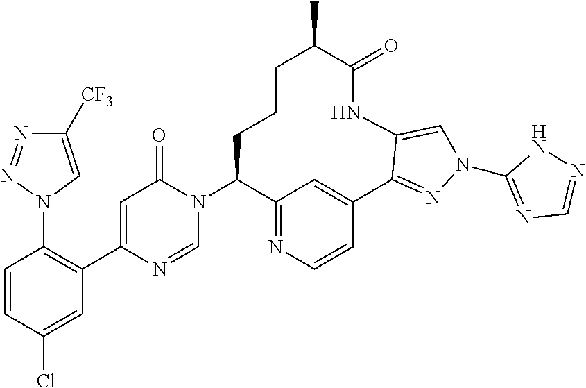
C1=CC(Cl)=CC(C2=CC(=O)N(C3C4=NC=CC(=C4)C4=NN(C5=NC=NN5)C=C4NC(=O)C(C)CCC3)C=N2)=C1N1C=C([CF3])N=N1
